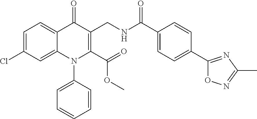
C1=C(Cl)C=C2C(=C1)C(=O)C(CNC(C1=CC=C(C3=NC(C)=NO3)C=C1)=O)=C(C(=O)OC)N2C1=CC=CC=C1
